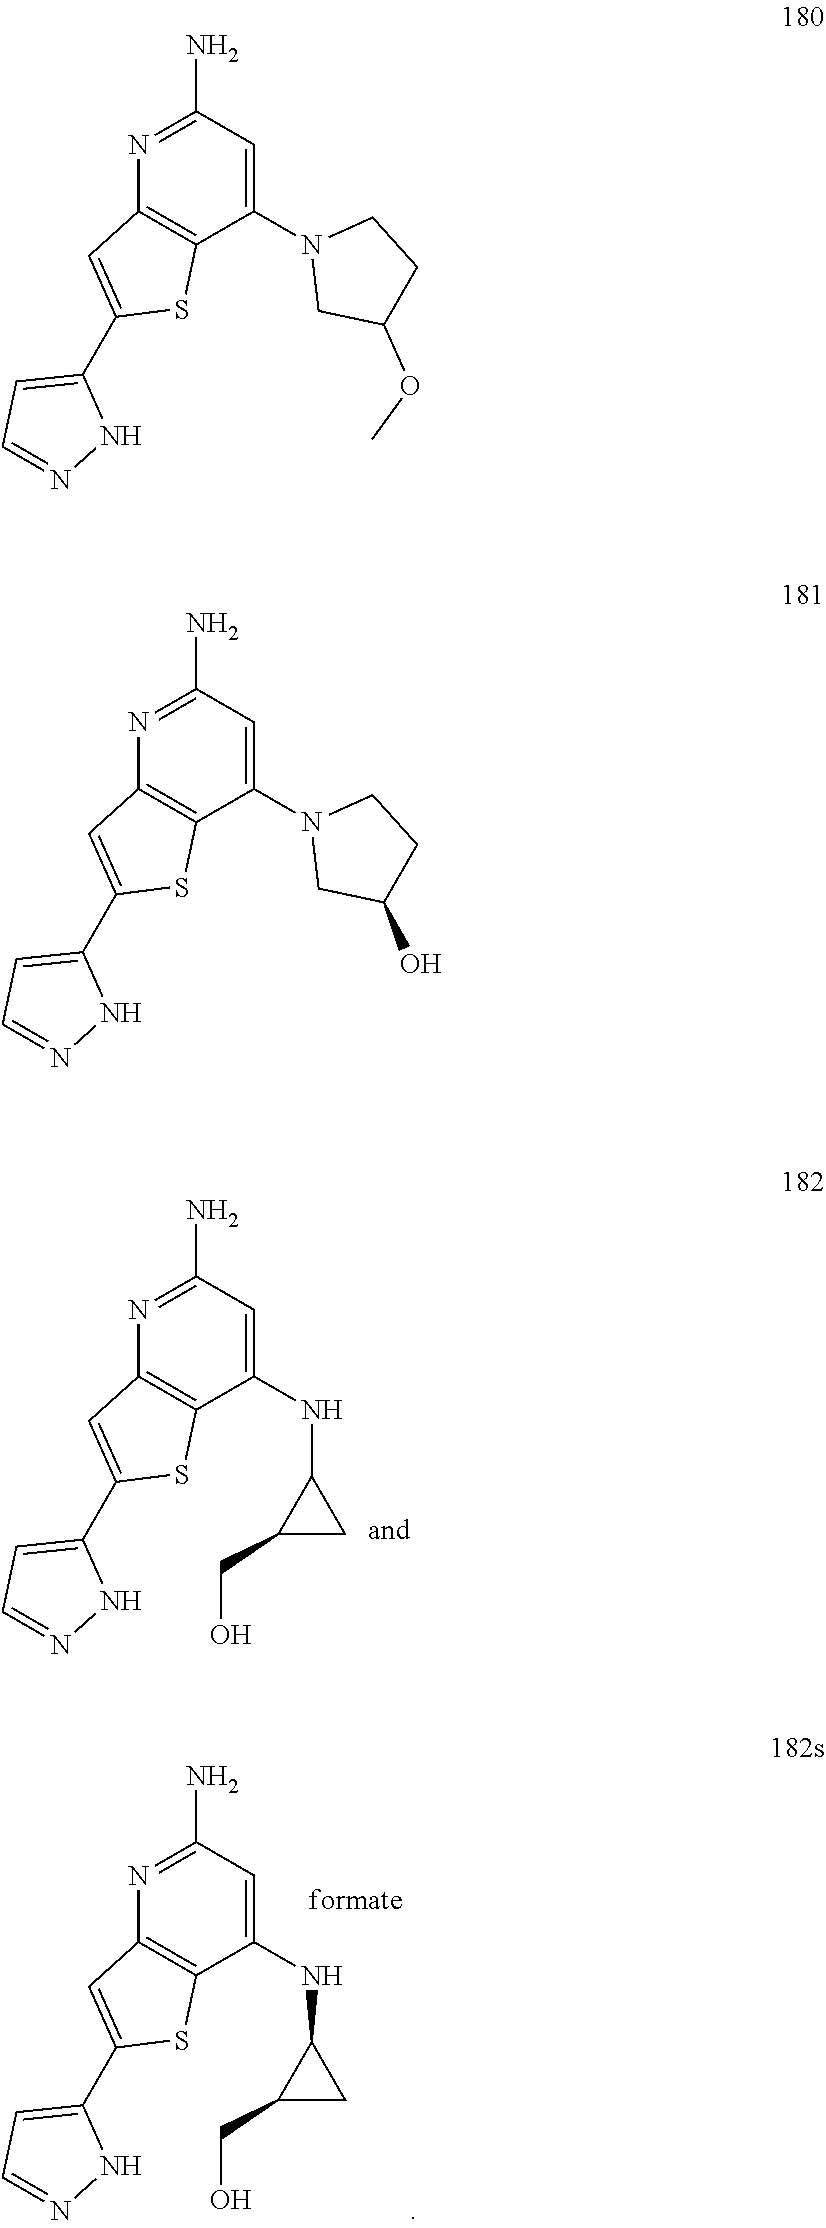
N1=C(N)C=C(N2CC(OC)CC2)C2=C1C=C(C1=CC=NN1)S2.N1=C(N)C=C(N2CC(O)CC2)C2=C1C=C(C1=CC=NN1)S2.N1=C(N)C=C(NC2C(CO)C2)C2=C1C=C(C1=CC=NN1)S2.N1=C(N)C=C(NC2C(CO)C2)C2=C1C=C(C1=CC=NN1)S2
